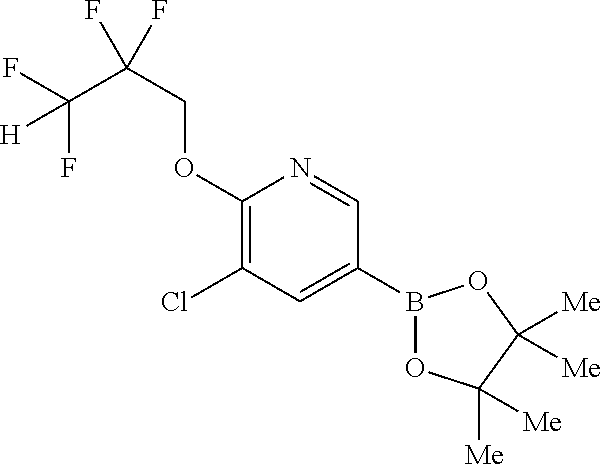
C1(OCC(C(F)(F)[H])(F)F)=C(Cl)C=C(B2OC([Me])([Me])C([Me])([Me])O2)C=N1
